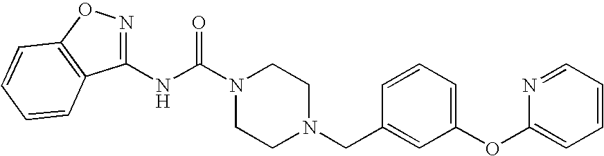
N(C(N1CCN(CC2=CC(OC3=CC=CC=N3)=CC=C2)CC1)=O)C1=NOC2=C1C=CC=C2
